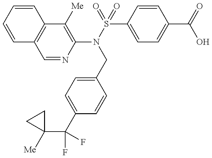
C12=C(C([Me])=C(N(S(=O)(C3=CC=C(C(=O)O)C=C3)=O)CC3=CC=C(C(C4([Me])CC4)(F)F)C=C3)N=C1)C=CC=C2
